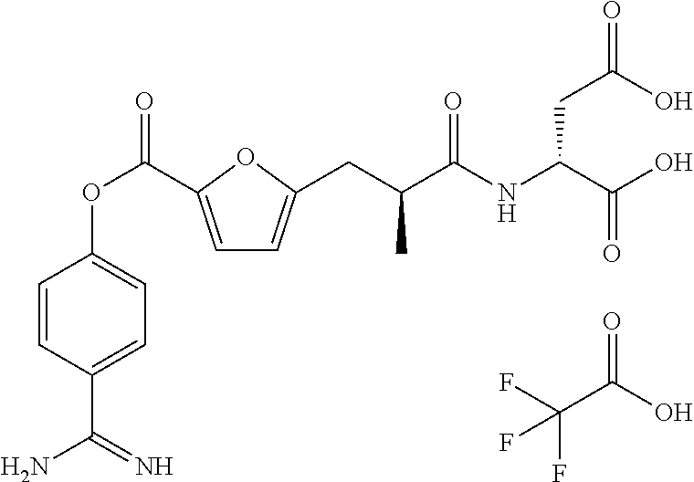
C1=C(C(OC2=CC=C(C(N)=N)C=C2)=O)OC(CC(C(NC(C(O)=O)CC(=O)O)=O)C)=C1.FC(C(O)=O)(F)F
